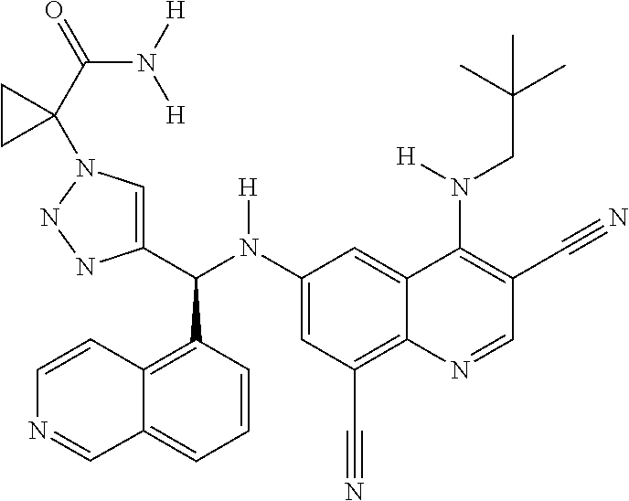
C1(N(C(C2=CN(C3(C(N([H])[H])=O)CC3)NN2)C2=C3C(=CC=C2)C=NC=C3)[H])=CC(C#N)=C2C(=C1)C(N(CC(C)(C)C)[H])=C(C#N)C=N2
